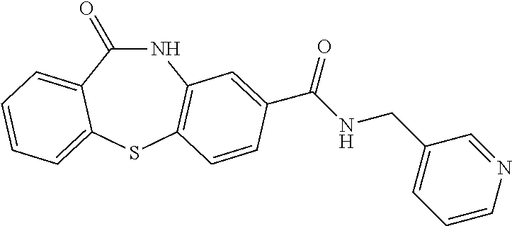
N1C(=O)C2=CC=CC=C2SC2=C1C=C(C(NCC1=CC=CN=C1)=O)C=C2
